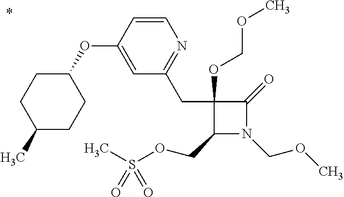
C1(COS(C)(=O)=O)N(COC)C(=O)C1(CC1=NC=CC(OC2CCC(C)CC2)=C1)OCOC
